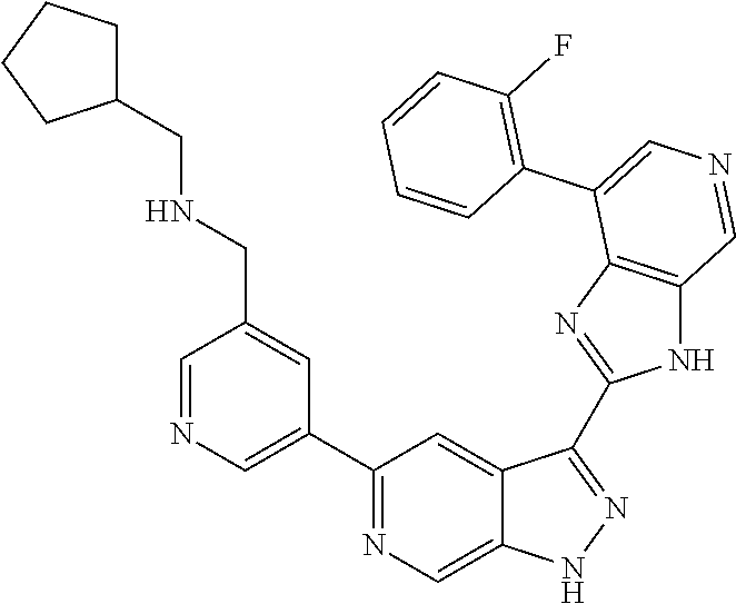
C1(C2=CN=CC(CNCC3CCCC3)=C2)=NC=C2C(=C1)C(C1=NC3=C(N1)C=NC=C3C1=C(F)C=CC=C1)=NN2
